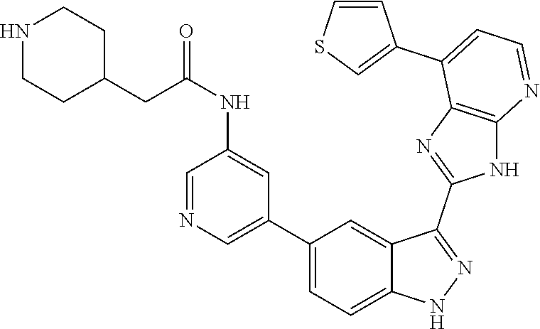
C1(C2=CC=C3C(=C2)C(C2=NC4=C(N2)N=CC=C4C2=CSC=C2)=NN3)=CN=CC(NC(=O)CC2CCNCC2)=C1
